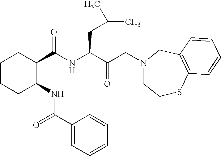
C1CCC(NC(C2=CC=CC=C2)=O)C(C(=O)NC(C(=O)CN2CCSC3=C(C2)C=CC=C3)CC(C)C)C1
